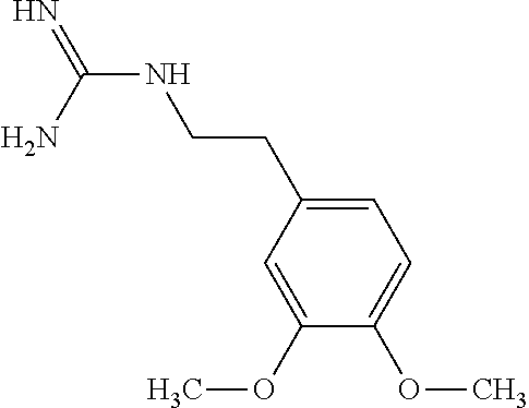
N(C(N)=N)CCC1=CC=C(OC)C(OC)=C1
